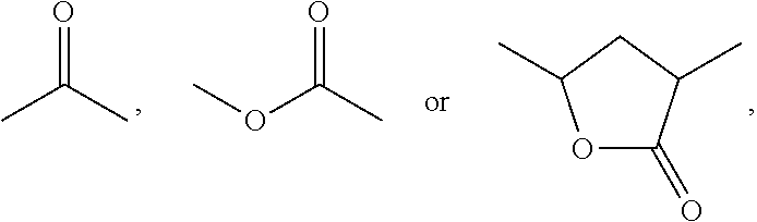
O=C(C)C.O=C(C)OC.O1C(=O)C(C)CC1C
